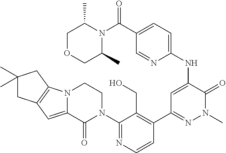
C1=CN=C(N2CCN3C(=CC4=C3CC(C)(C)C4)C2=O)C(CO)=C1C1=NN(C)C(=O)C(NC2=CC=C(C(N3C(C)COCC3C)=O)C=N2)=C1
